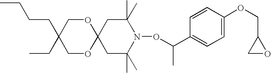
C12(CC(C)(C)N(OC(C3=CC=C(OCC4CO4)C=C3)C)C(C)(C)C1)OCC(CCCC)(CC)CO2
